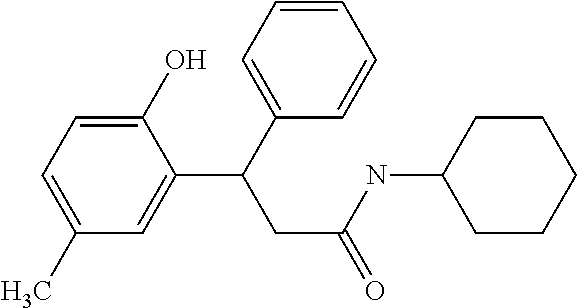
C1(C)=CC=C(O)C(C(C2=CC=CC=C2)CC(=O)NC2CCCCC2)=C1
